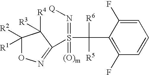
C1([R2])([R1])ON=C(S(C(C2=C(F)C=CC=C2F)([R6])[R5])(=[(O)m])=N[Q])C1([R4])[R3]
